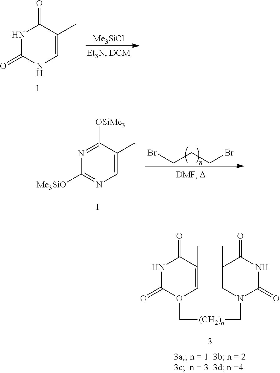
N1C(=O)O(C[(CH2)n]CN2C(=O)NC(=O)C(C)=C2)C=C(C)C1=O.N1C(=O)NC=C(C)C1=O.[Me3SiCl].N1=C([OSiMe3])C(C)=CN=C1[Me3SiO].BrCCCBr
